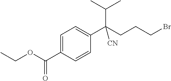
C1=C(C(OCC)=O)C=CC(C(CCCBr)(C(C)C)[CN])=C1
